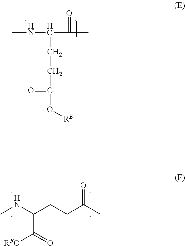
CNC(CCC(C)=O)C([RFO])=O.CNC(C(C)=O)CCC(O[RE])=O
